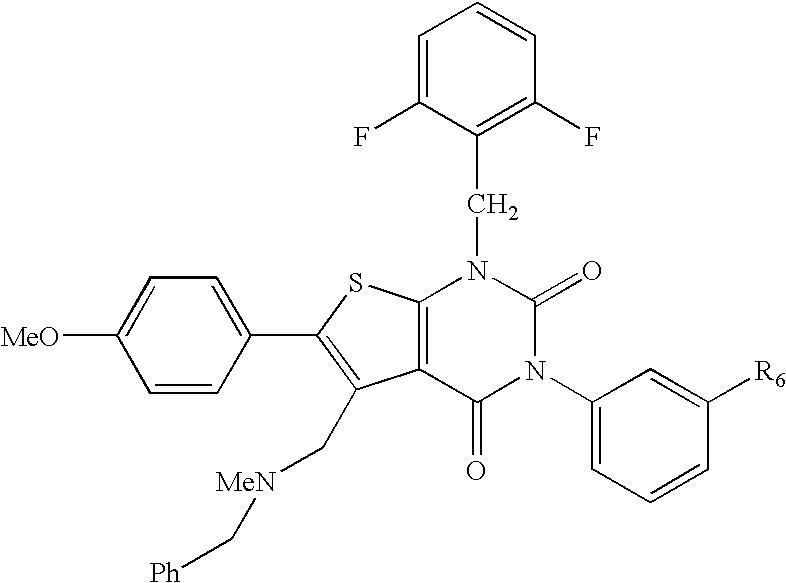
C1=CC(C2=C(C[MeN]C[Ph])C3=C(S2)N(CC2=C(F)C=CC=C2F)C(=O)N(C2=CC=CC([R6])=C2)C3=O)=CC=C1[MeO]
